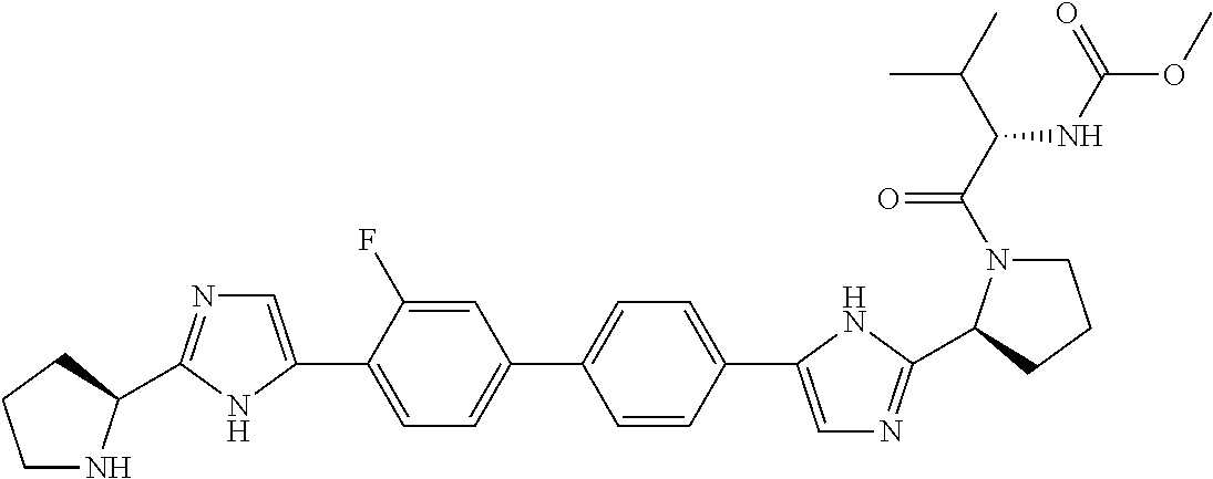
C1=C(F)C(C2=CN=C(C3NCCC3)N2)=CC=C1C1=CC=C(C2=CN=C(C3N(C(C(NC(OC)=O)C(C)C)=O)CCC3)N2)C=C1
